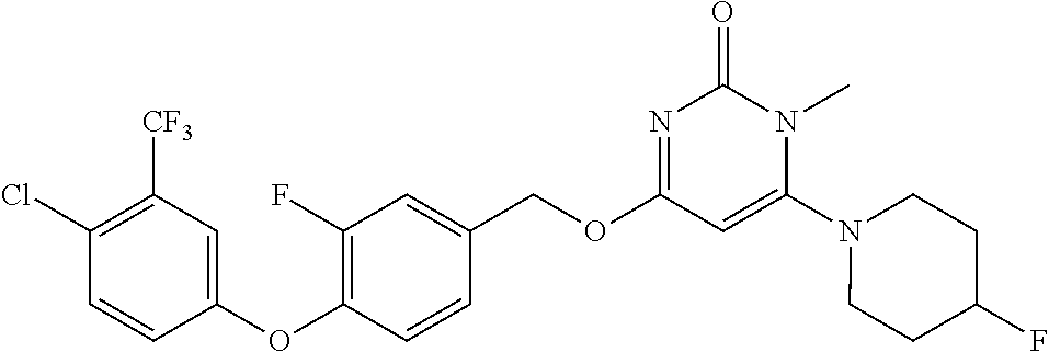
C1(Cl)=C([CF3])C=C(OC2=C(F)C=C(COC3=NC(=O)N(C)C(N4CCC(F)CC4)=C3)C=C2)C=C1
